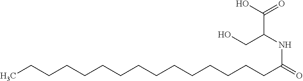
CCCCCCCCCCCCCCCC(=O)NC(CO)C(O)=O
